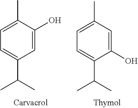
C1=C(C)C(O)=CC(C(C)C)=C1.C1=C(C)C=C(O)C(C(C)C)=C1
